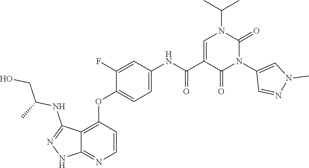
CC(C)N1C=C(C(NC2=CC=C(OC3=C4C(=NC=C3)NN=C4NC(CO)C)C(F)=C2)=O)C(=O)N(C2=CN(C)N=C2)C1=O
